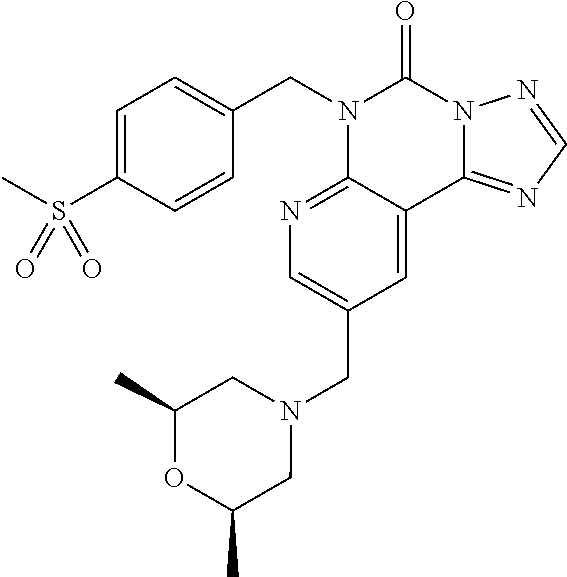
C1(S(=O)(C)=O)=CC=C(CN2C3=NC=C(CN4CC(C)OC(C)C4)C=C3C3=NC=NN3C2=O)C=C1
